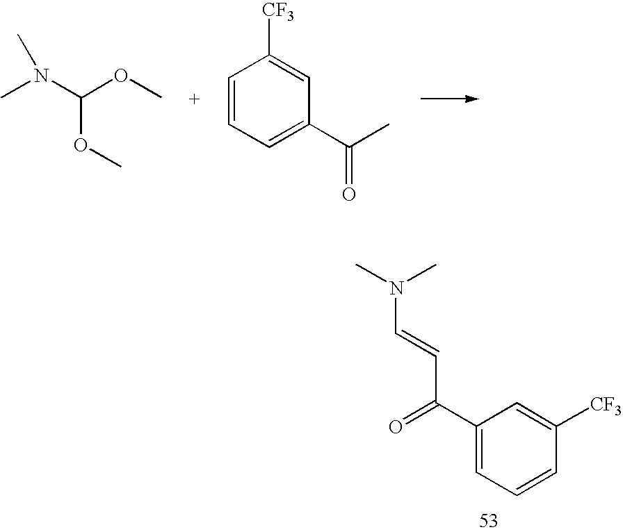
CN(C(OC)OC)C.C1=CC=C(C(C)=O)C=C1[CF3].C1(C(=O)C=CN(C)C)=CC=CC([CF3])=C1
